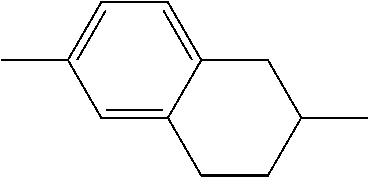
C1C2=CC=C(C)C=C2CCC1C
